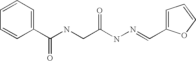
C1=CC=C(C(NCC(NN=CC2=CC=CO2)=O)=O)C=C1
